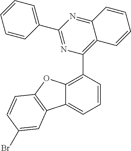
C12=C(C3=C4C(=NC(C5=CC=CC=C5)=N3)C=CC=C4)C=CC=C1C1=C(O2)C=CC(Br)=C1
